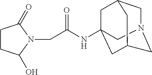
C1N2CC3CC(NC(CN4C(=O)CCC4O)=O)(CC1C3)C2
